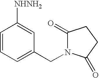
C1=CC=C(CN2C(=O)CCC2=O)C=C1[NHNH2]
